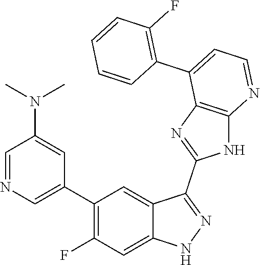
C1=NC=C(C2=C(F)C=C3C(=C2)C(C2=NC4=C(N2)N=CC=C4C2=C(F)C=CC=C2)=NN3)C=C1N(C)C
